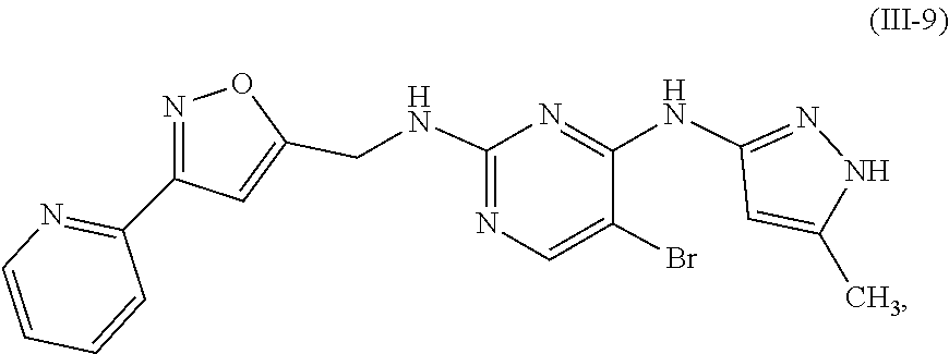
C1(NC2=NC(NCC3=CC(C4=NC=CC=C4)=NO3)=NC=C2Br)=NNC(C)=C1
